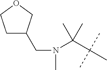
C(C(C)(C)C)(C)(C)N(C)CC1CCOC1
